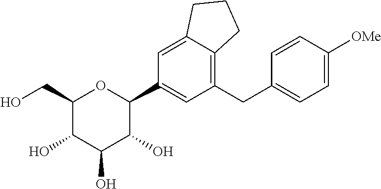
C1(CO)C(O)C(O)C(O)C(C2=CC(CC3=CC=C([OMe])C=C3)=C3C(=C2)CCC3)O1
